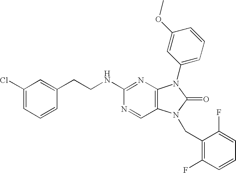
C(NC1=NC2=C(C=N1)N(CC1=C(F)C=CC=C1F)C(=O)N2C1=CC=CC(OC)=C1)CC1=CC(Cl)=CC=C1
